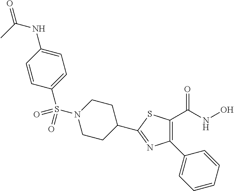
C1(C2=CC=CC=C2)=C(C(NO)=O)SC(C2CCN(S(C3=CC=C(NC(C)=O)C=C3)(=O)=O)CC2)=N1
